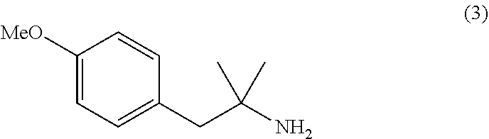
C1([MeO])=CC=C(CC(N)(C)C)C=C1
